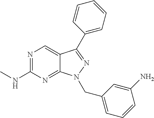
N1=C(NC)N=C2C(=C1)C(C1=CC=CC=C1)=NN2CC1=CC=CC(N)=C1
